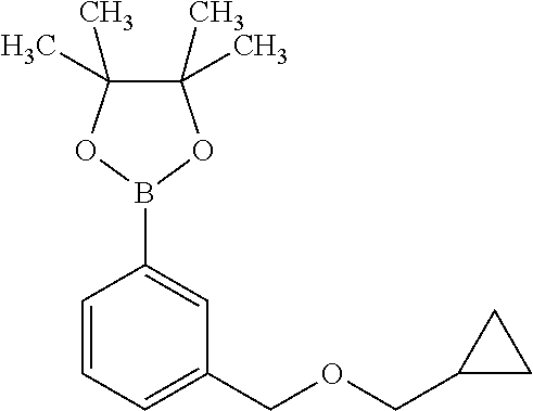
B1(C2=CC(COCC3CC3)=CC=C2)OC(C)(C)C(C)(C)O1
